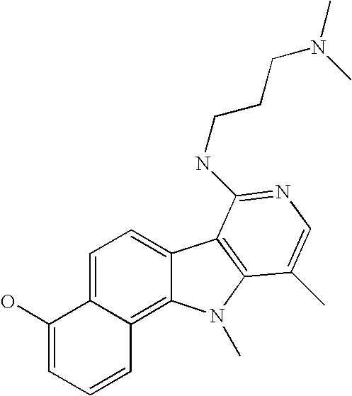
C1=CC=C(O)C2=CC=C3C(=C12)N(C)C1=C3C(NCCCN(C)C)=NC=C1C
